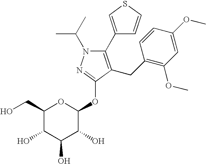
C1(C2=CSC=C2)=C(CC2=C(OC)C=C(OC)C=C2)C(OC2OC(CO)C(O)C(O)C2O)=NN1C(C)C
